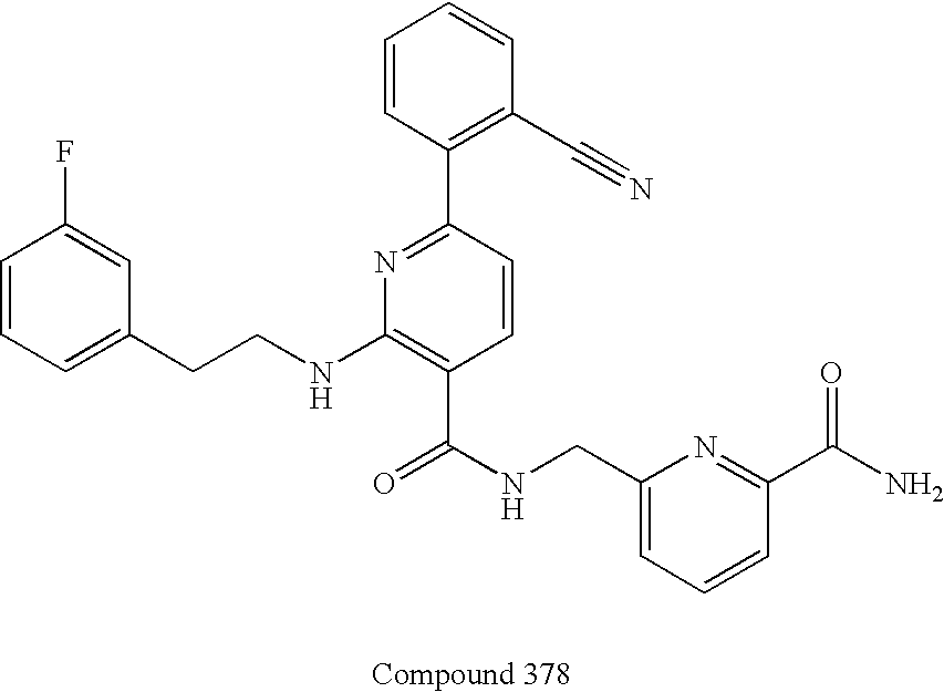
C1=CC=C(CCNC2=C(C(NCC3=CC=CC(C(N)=O)=N3)=O)C=CC(C3=C(C#N)C=CC=C3)=N2)C=C1F
